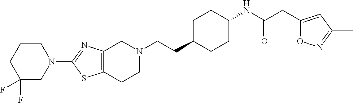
C1(N2CCCC(F)(F)C2)=NC2=C(S1)CCN(CCC1CCC(NC(CC3=CC(C)=NO3)=O)CC1)C2
